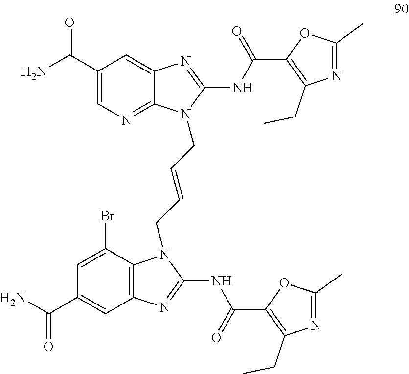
C1(C(N)=O)=CN=C2C(=C1)N=C(NC(C1=C(CC)N=C(C)O1)=O)N2CC=CCN1C2=C(C=C(C(N)=O)C=C2Br)N=C1NC(C1=C(CC)N=C(C)O1)=O
